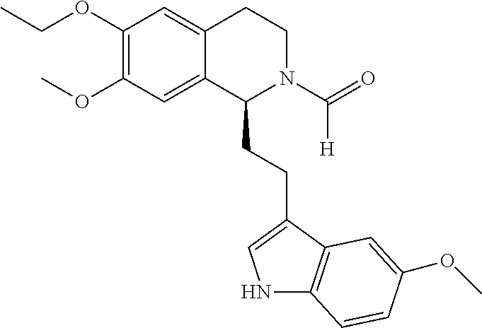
C(OC1=C(OC)C=C2C(=C1)CCN(C(=O)[H])C2CCC1=CNC2=C1C=C(OC)C=C2)C
